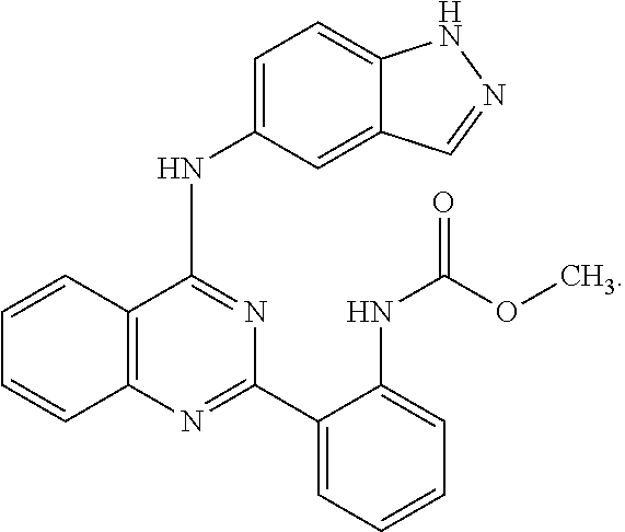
C12=C(N=C(C3=CC=CC=C3NC(OC)=O)N=C1NC1=CC=C3C(=C1)C=NN3)C=CC=C2
